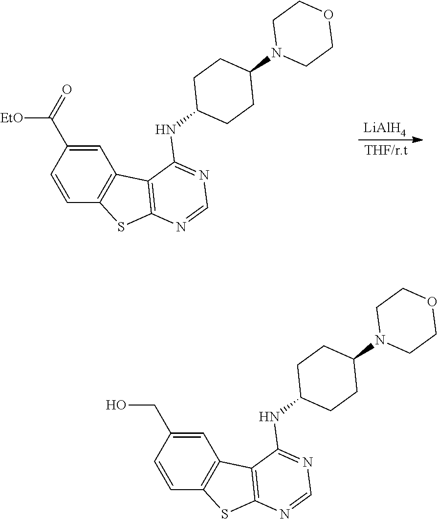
[THF/r.t].[LiAlH4].C12=C(N=CN=C1NC1CCC(N3CCOCC3)CC1)SC1=C2C=C(C([EtO])=O)C=C1.C12=C(N=CN=C1NC1CCC(N3CCOCC3)CC1)SC1=C2C=C(CO)C=C1
